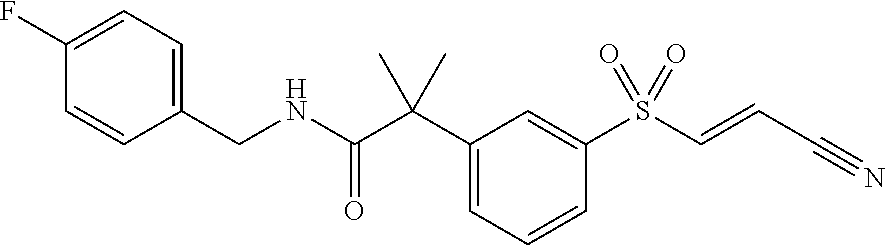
C1=C(C(C(NCC2=CC=C(F)C=C2)=O)(C)C)C=C(S(C=CC#N)(=O)=O)C=C1
